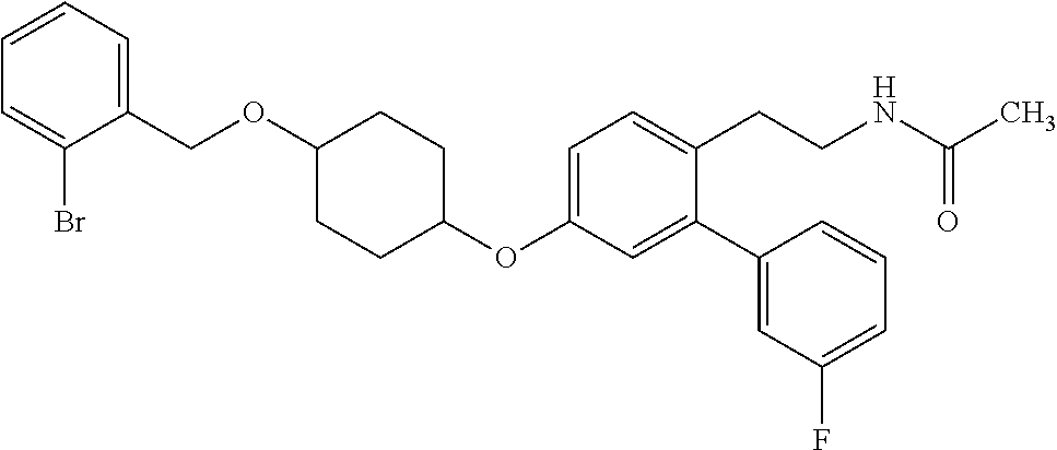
C1=C(OC2CCC(OCC3=CC=CC=C3Br)CC2)C=C(C2=CC(F)=CC=C2)C(CCNC(C)=O)=C1
